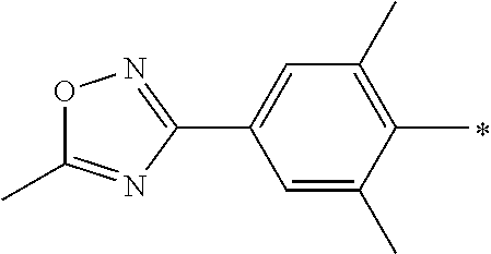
C1=C(C)C(C)=C(C)C=C1C1=NOC(C)=N1
